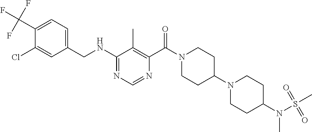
C1(NCC2=CC=C(C(F)(F)F)C(Cl)=C2)=NC=NC(C(N2CCC(N3CCC(N(S(C)(=O)=O)C)CC3)CC2)=O)=C1C
